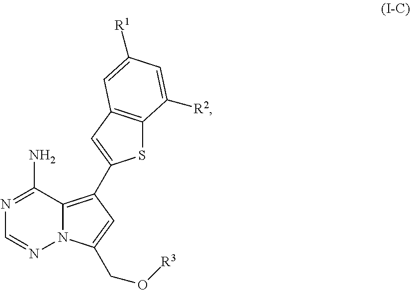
N12C(=C(C3=CC4=C(S3)C([R2])=CC([R1])=C4)C=C1CO[R3])C(N)=NC=N2
